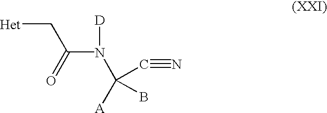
[Het]CC(N([D])C([A])(C#N)B)=O
